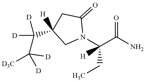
C1([H])(C([D])([D])C([D])([D3C])[D])CN(C(C(N)=O)(CC)[H])C(=O)C1
